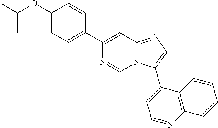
C1(C2=CC=C(OC(C)C)C=C2)=CC2=NC=C(C3=CC=NC4=C3C=CC=C4)N2C=N1
